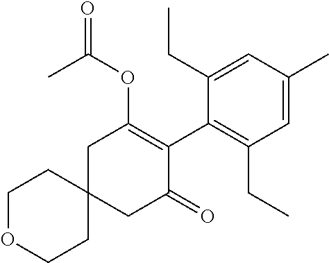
C1OCCC2(C1)CC(=O)C(C1=C(CC)C=C(C)C=C1CC)=C(OC(=O)C)C2
